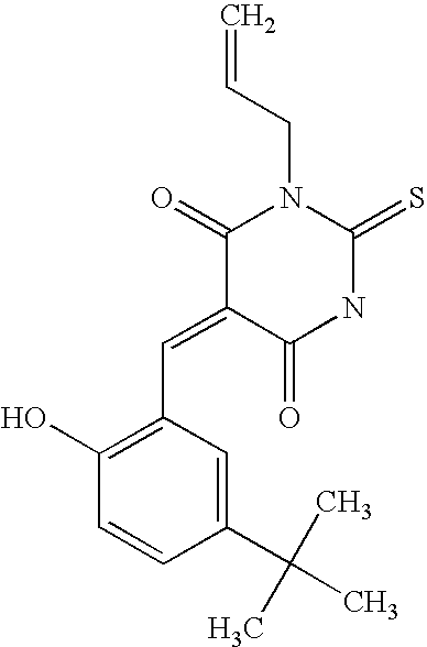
C=CCN1C(=O)C(=CC2=C(O)C=CC(C(C)(C)C)=C2)C(=O)NC1=S
